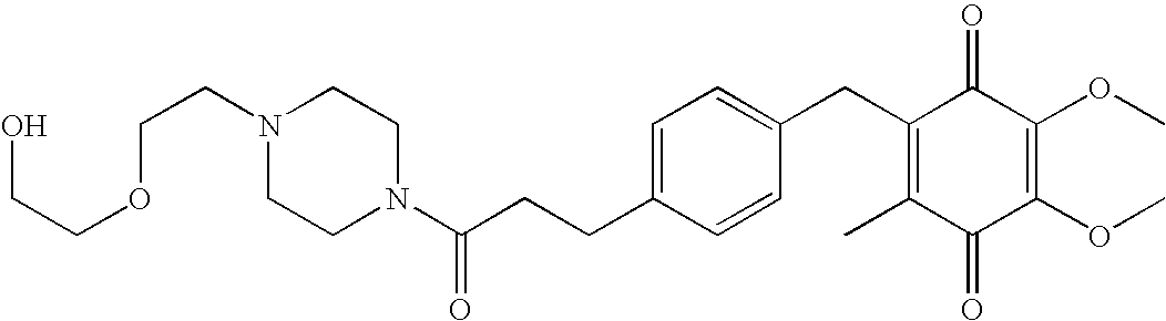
C1(=O)C(C)=C(CC2=CC=C(CCC(=O)N3CCN(CCOCCO)CC3)C=C2)C(=O)C(OC)=C1OC
